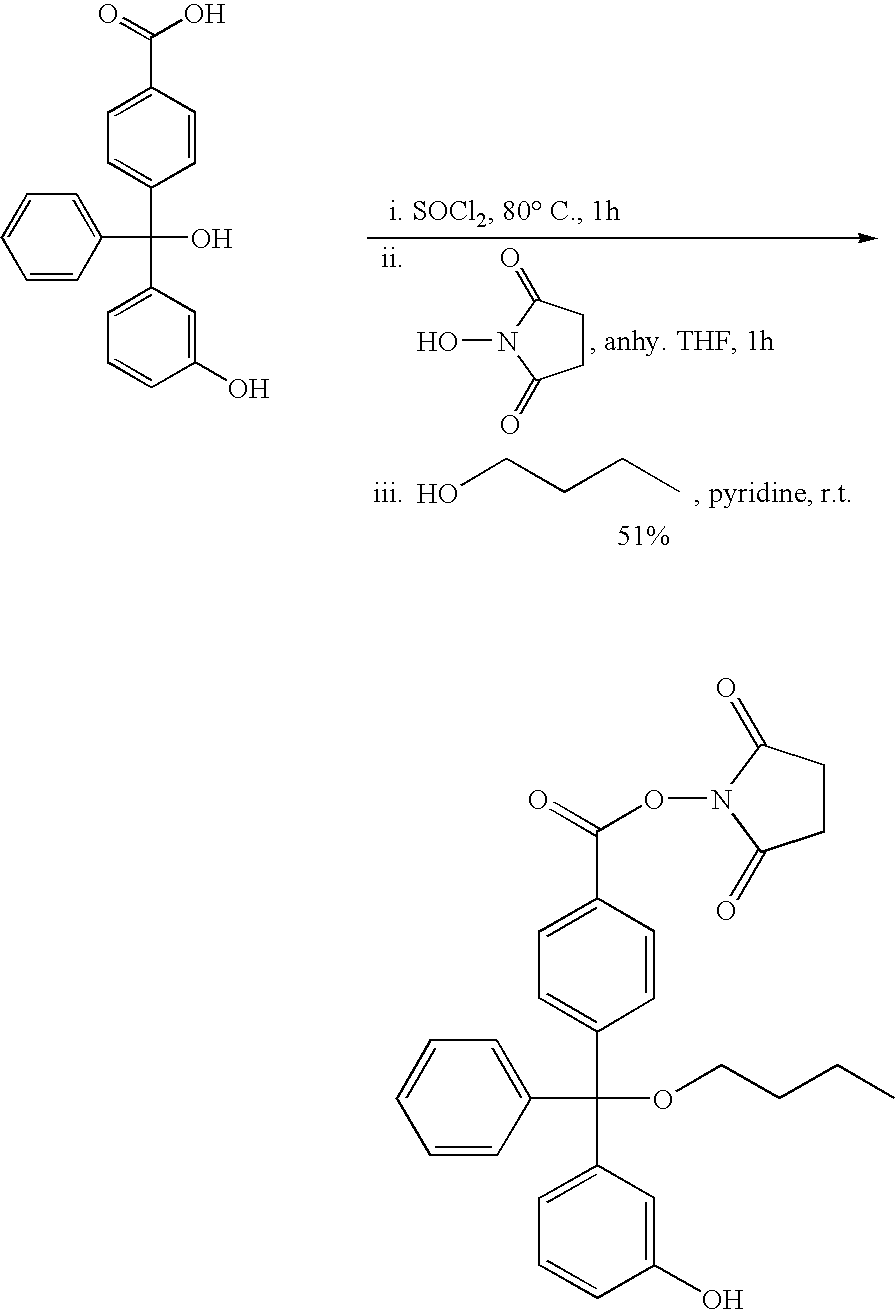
C1(C(C2=CC=CC=C2)(OCCCC)C2=CC=C(C(=O)ON3C(=O)CCC3=O)C=C2)=CC=CC(O)=C1.C1(C(C2=CC=CC=C2)(O)C2=CC=C(C(=O)O)C=C2)=CC=CC(O)=C1.C1CC(=O)N(O)C1=O.OCCCC
